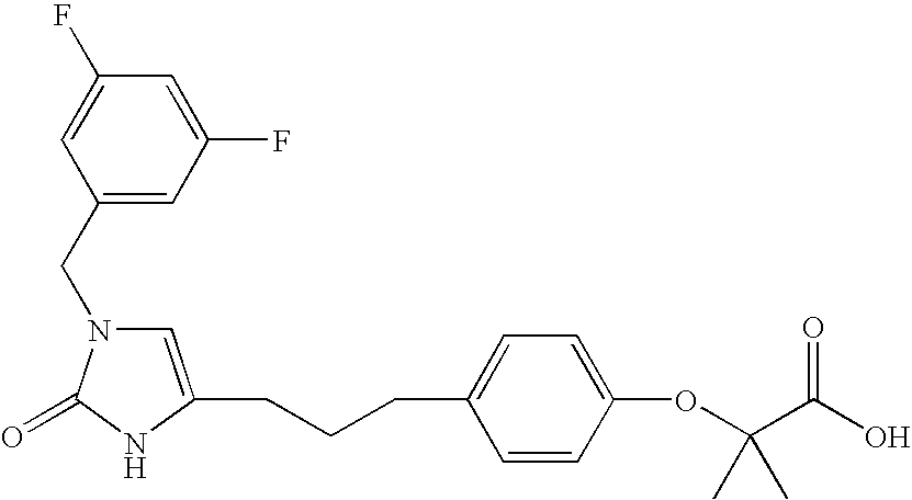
C(CCC1=CC=C(OC(C(O)=O)(C)C)C=C1)C1=CN(CC2=CC(F)=CC(F)=C2)C(=O)N1
